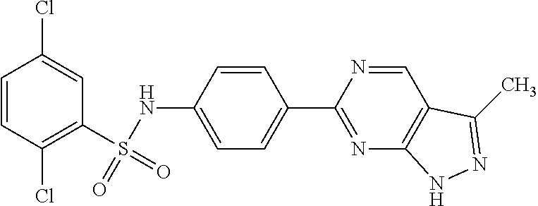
C1=CC(Cl)=C(S(=O)(NC2=CC=C(C3=NC4=C(C=N3)C(C)=NN4)C=C2)=O)C=C1Cl
